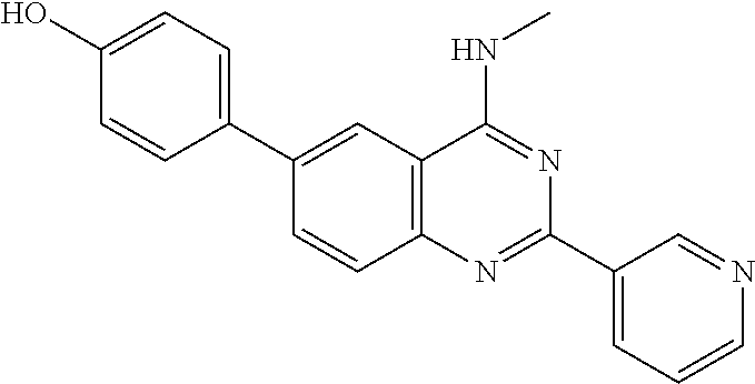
C1(C2=CC3=C(C=C2)N=C(C2=CC=CN=C2)N=C3NC)=CC=C(O)C=C1
